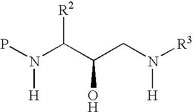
PN([H])C([R2])C(CN([R3])[H])O
